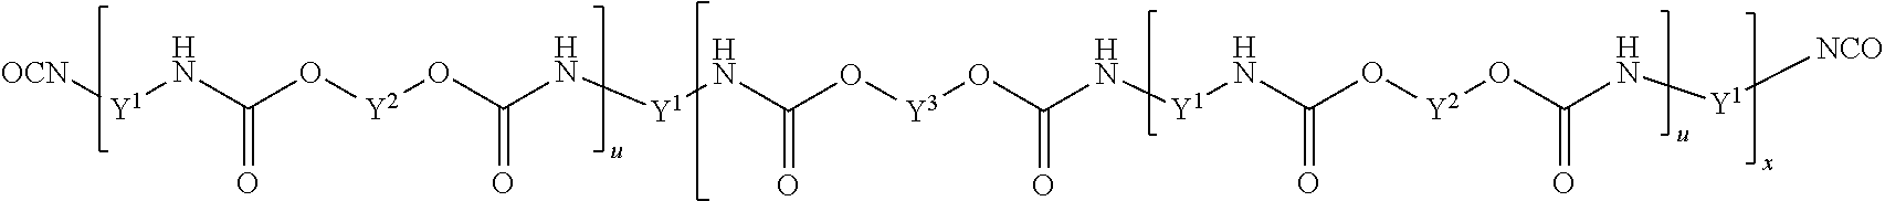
N(C(O[Y3]OC(N[Y1]NC(O[Y2]OC(N[Y1][NCO])=O)=O)=O)=O)[Y1]NC(O[Y2]OC(N[Y1][OCN])=O)=O
